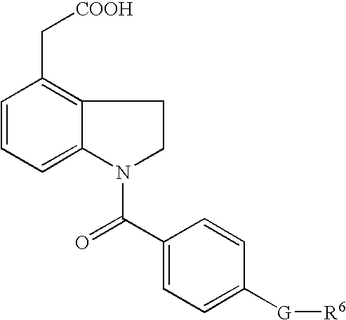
C1=CC=C2C(=C1C[COOH])CCN2C(C1=CC=C([G][R6])C=C1)=O
